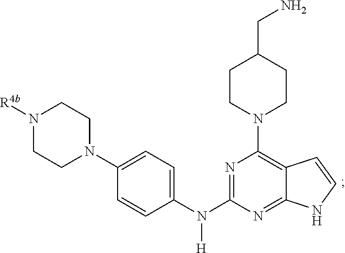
N1=C(N(C2=CC=C(N3CCN([R4b])CC3)C=C2)[H])N=C2C(=C1N1CCC(CN)CC1)C=CN2
